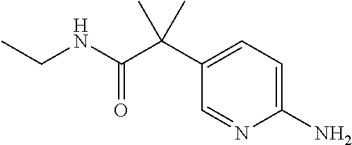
C1(N)=CC=C(C(C(NCC)=O)(C)C)C=N1
